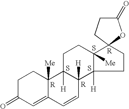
C1C(=O)C=C2C([Me])(C1)C1([H])C([H])(C=C2)C2([H])C([Me])(CC1)C1(CC2)CCC(=O)O1.S.S.S
